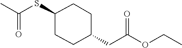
CCOC(CC1CCC(SC(C)=O)CC1)=O
